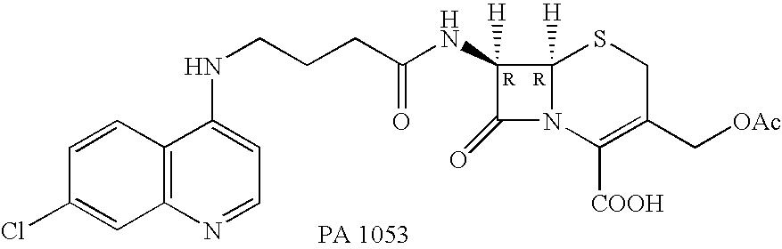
C1(=O)N2C([H])(C1([H])NC(=O)CCCNC1=CC=NC3=C1C=CC(Cl)=C3)SCC(C[OAc])=C2[COOH]
